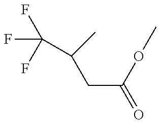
C(F)(F)(F)C(CC(OC)=O)C
